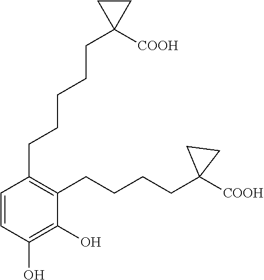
C1(CCCCCC2([COOH])CC2)=C(CCCCC2([COOH])CC2)C(O)=C(O)C=C1
